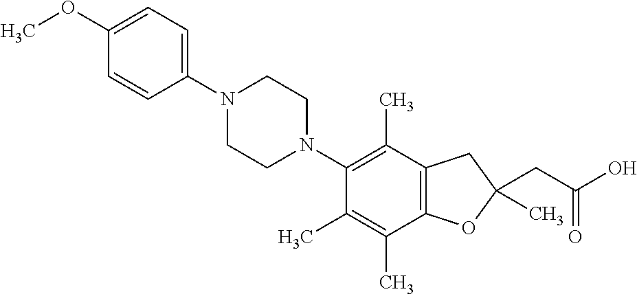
C1(OC)=CC=C(N2CCN(C3=C(C)C4=C(C(C)=C3C)OC(CC(O)=O)(C)C4)CC2)C=C1
